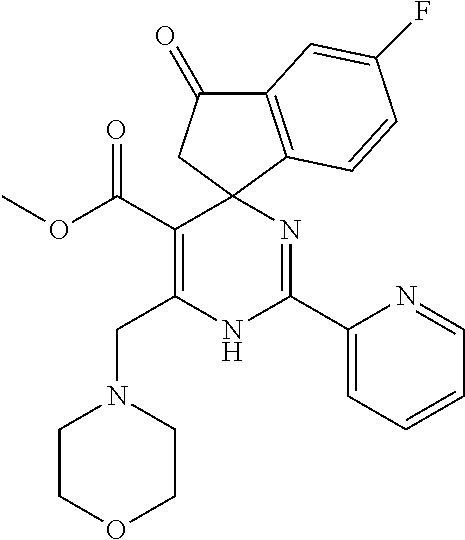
C(C1=C(CN2CCOCC2)NC(C2=CC=CC=N2)=NC12CC(=O)C1=C2C=CC(F)=C1)(=O)OC
